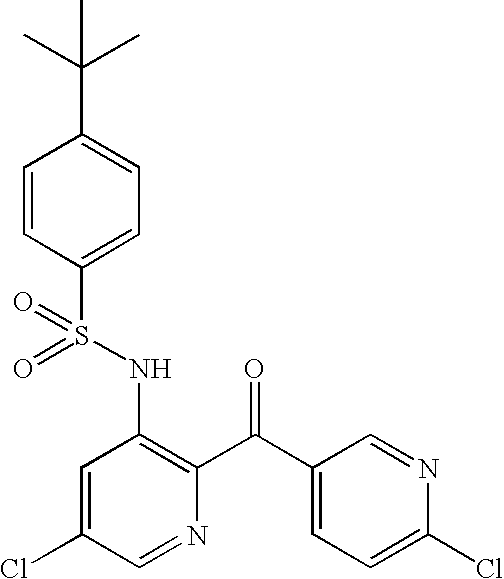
O=S(NC1=C(C(C2=CC=C(Cl)N=C2)=O)N=CC(Cl)=C1)(=O)C1=CC=C(C(C)(C)C)C=C1
